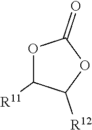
O1C([R11])C([R12])OC1=O
